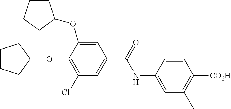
C1=C(NC(C2=CC(Cl)=C(OC3CCCC3)C(OC3CCCC3)=C2)=O)C=CC([CO2H])=C1C
